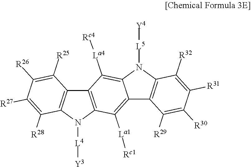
C12=C(N([L4][Y3])C3=C1C([R25])=C([R26])C([R27])=C3[R28])C([La1][Rc1])=C1C(=C2[La4][Rc4])N([L5][Y4])C2=C1C([R29])=C([R30])C([R31])=C2[R32]
